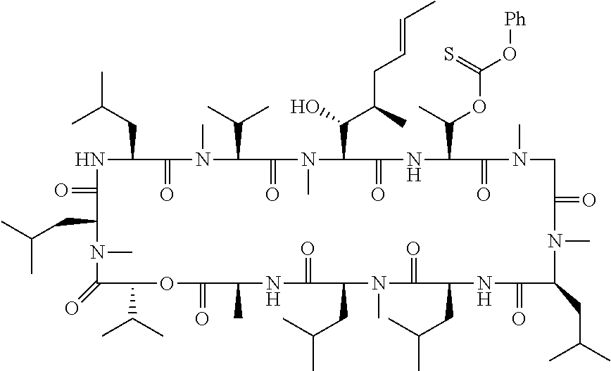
N1C(CC(C)C)C(=O)N(C)C(C(C)C)C(=O)N(C)C(C(C(CC=CC)C)O)C(=O)NC(C(C)OC(O[Ph])=S)C(=O)N(C)CC(=O)N(C)C(CC(C)C)C(=O)NC(CC(C)C)C(=O)N(C)C(CC(C)C)C(=O)NC(C)C(=O)OC(C(C)C)C(=O)N(C)C(CC(C)C)C1=O
